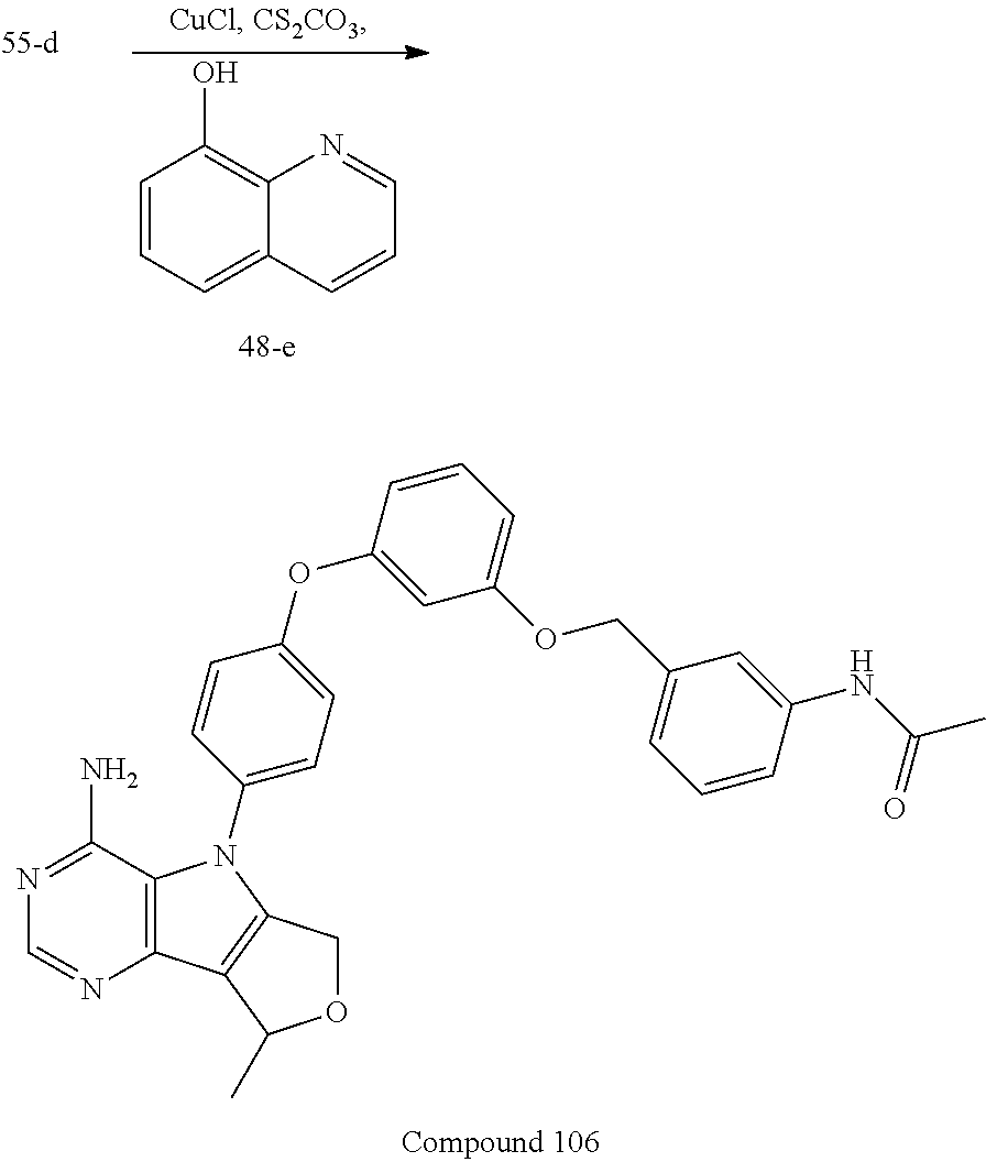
C12=C(C(N)=NC=N1)N(C1=CC=C(OC3=CC(OCC4=CC=CC(NC(C)=O)=C4)=CC=C3)C=C1)C1=C2C(C)OC1.C1=CC=C2C(=C1O)N=CC=C2
